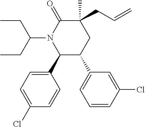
C1(C2=CC=C(Cl)C=C2)C(C2=CC=CC(Cl)=C2)CC(C)(CC=C)C(=O)N1C(CC)CC
